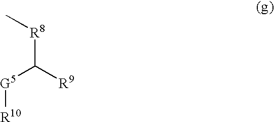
[R8](C([R9])[G5][R10])C
